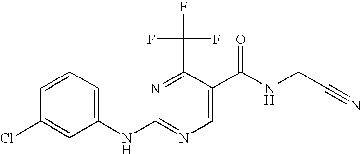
C1=CC=C(NC2=NC=C(C(NCC#N)=O)C(C(F)(F)F)=N2)C=C1Cl
